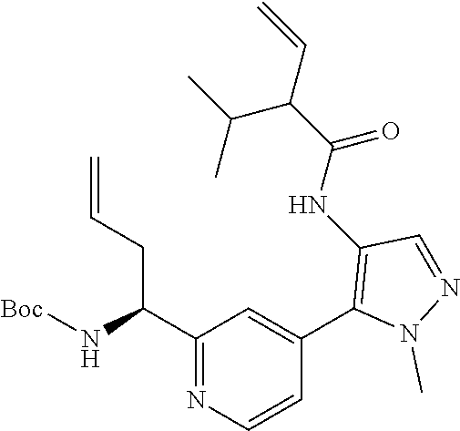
C1(C(N[Boc])CC=C)=NC=CC(C2=C(NC(C(C=C)C(C)C)=O)C=NN2C)=C1
